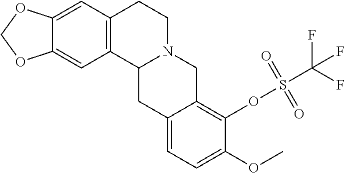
C12=CC3=C(C=C1OCO2)CCN1C3CC2=CC=C(OC)C(OS(C(F)(F)F)(=O)=O)=C2C1
